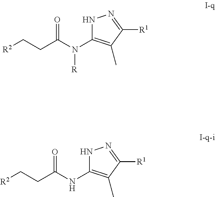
N1C(N(C(CC[R2])=O)[R])=C(C)C([R1])=N1.N1C(NC(CC[R2])=O)=C(C)C([R1])=N1
